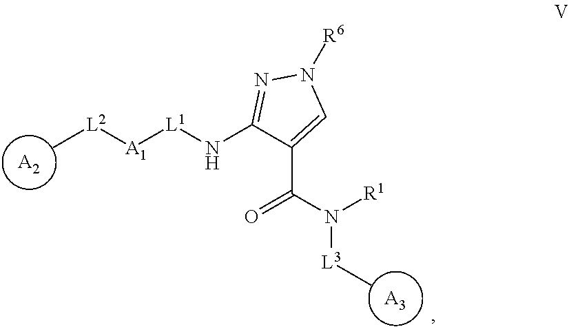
[A3].[A2].C[L2][A1][L1]NC1=NN([R6])C=C1C(N([R1])[L3]C)=O
